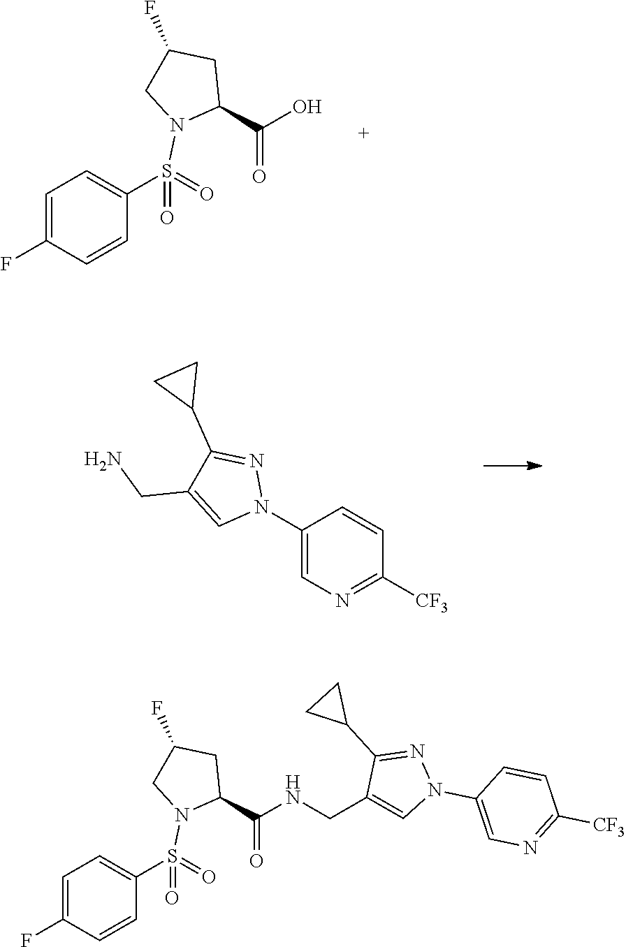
C1=C(F)C=CC(S(N2C(C(O)=O)CC(F)C2)(=O)=O)=C1.C1(N2N=C(C3CC3)C(CN)=C2)=CN=C([CF3])C=C1.C1=C(F)C=CC(S(N2C(C(NCC3=CN(C4=CN=C([CF3])C=C4)N=C3C3CC3)=O)CC(F)C2)(=O)=O)=C1
